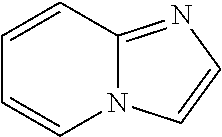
C1=CC2=NC=CN2C=C1
